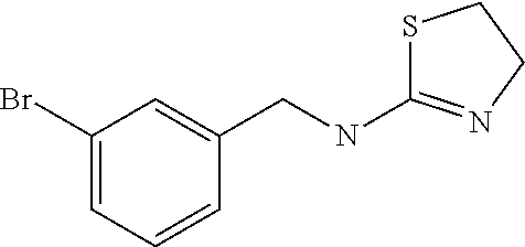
S1C(NCC2=CC(Br)=CC=C2)=NCC1
